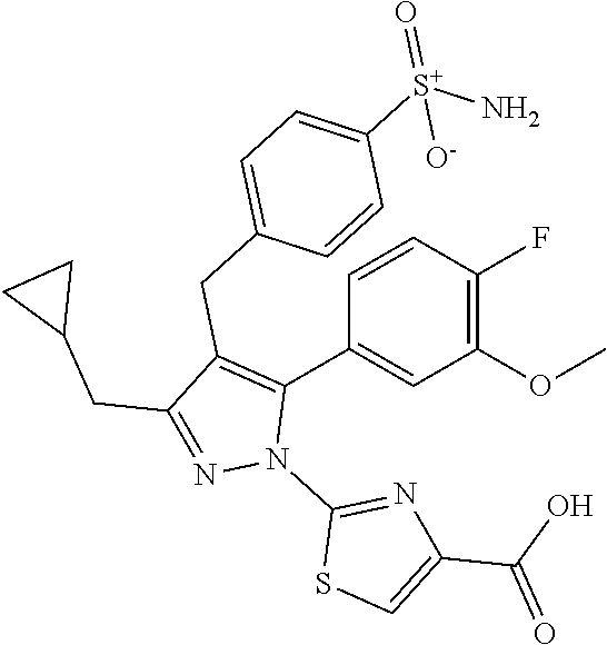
C1(OC)=C(F)C=CC(C2=C(CC3=CC=C([S+](N)(=O)[O-])C=C3)C(CC3CC3)=NN2C2=NC(C(O)=O)=CS2)=C1
